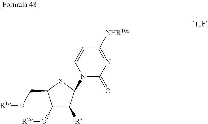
N1(C2C([R3])C(O[R2a])C(CO[R1a])S2)C(=O)N=C([NHR10a])C=C1
